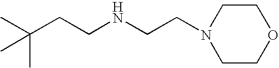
CC(CCNCCN1CCOCC1)(C)C
